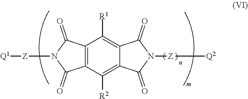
C12=C(C([R2])=C3C(=C1[R1])C(=O)N([Z][Q2])C3=O)C(=O)N([Z][Q1])C2=O
